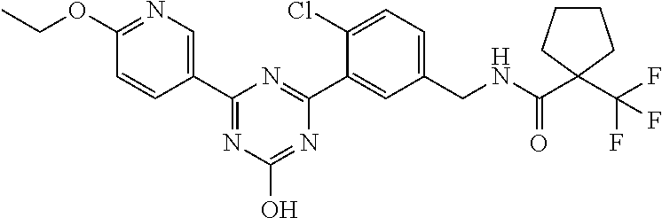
C1(C2=CN=C(OCC)C=C2)=NC(O)=NC(C2=CC(CNC(C3(C(F)(F)F)CCCC3)=O)=CC=C2Cl)=N1
